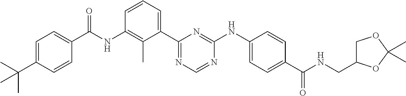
N(C1=C(C)C(C2=NC=NC(NC3=CC=C(C(NCC4COC(C)(C)O4)=O)C=C3)=N2)=CC=C1)C(=O)C1=CC=C(C(C)(C)C)C=C1
